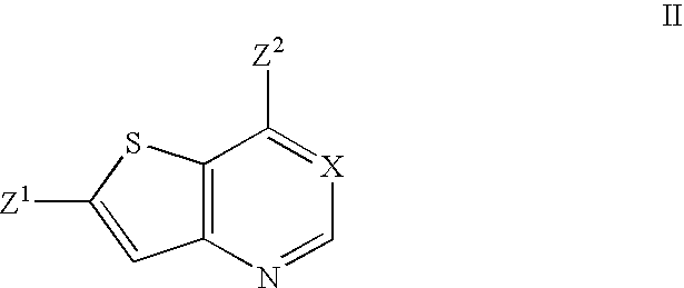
C12=C(N=C[X]=C1[Z2])C=C([Z1])S2
